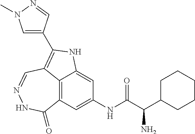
C12=C3C=C(NC(C(C4CCCCC4)N)=O)C=C1NC(C1=CN(C)N=C1)=C2C=NNC3=O
